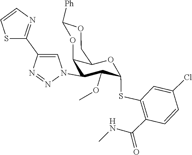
O(C1C(SC2=C(C(NC)=O)C=CC(Cl)=C2)OC2C(C1N1C=C(C3=NC=CS3)N=N1)OC([Ph])OC2)C
